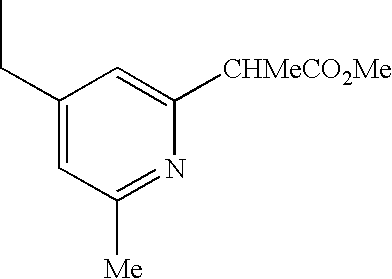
C1=C([CHMeCO2Me])N=C([Me])C=C1CC
